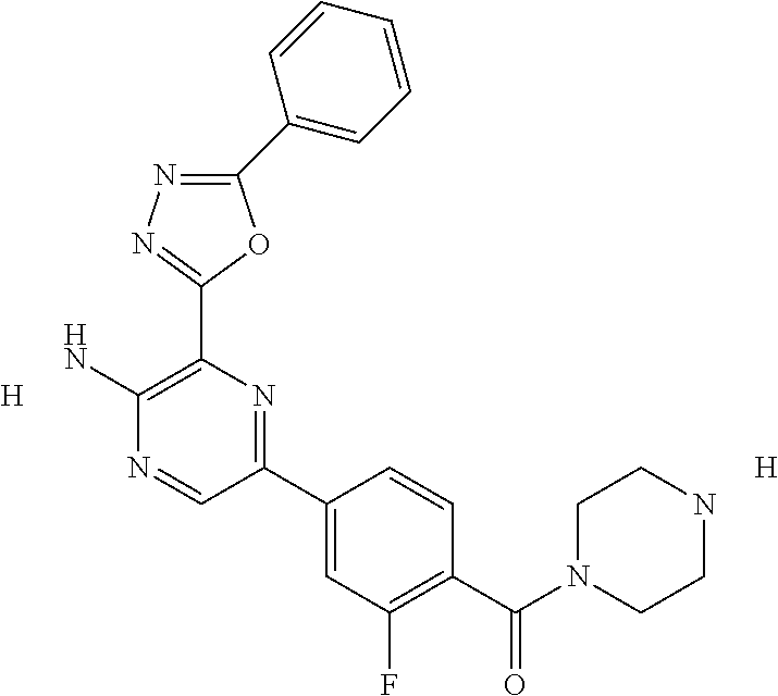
C1(C2=CC=CC=C2)=NN=C(C2=C(N)N=CC(C3=CC(F)=C(C(N4CCNCC4)=O)C=C3)=N2)O1.[H].[H]
